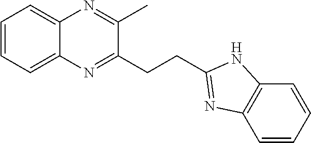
C1=CC=C2C(=C1)N=C(C)C(CCC1=NC3=C(N1)C=CC=C3)=N2
